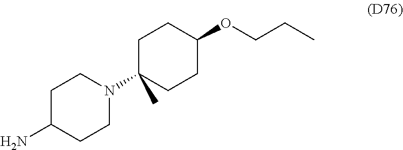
C1C(N)CCN(C2(C)CCC(OCCC)CC2)C1
